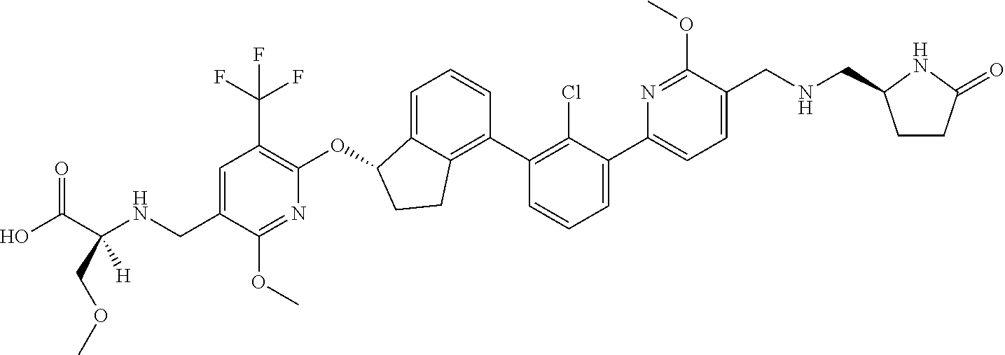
O(C1C2=CC=CC(C3=C(Cl)C(C4=CC=C(CNCC5CCC(=O)N5)C(OC)=N4)=CC=C3)=C2CC1)C1=C(C(F)(F)F)C=C(CNC(C(O)=O)(COC)[H])C(OC)=N1
